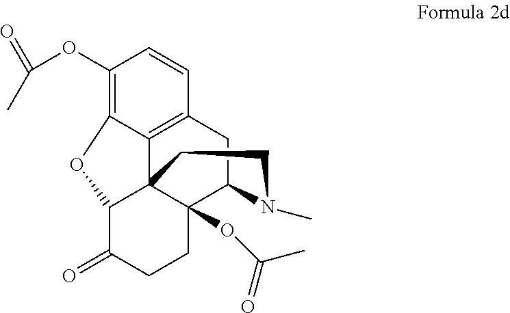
C1(OC(=O)C)=C2C3=C(C=C1)CC1C4(OC(C)=O)C3(C(C(=O)CC4)O2)CCN1C
